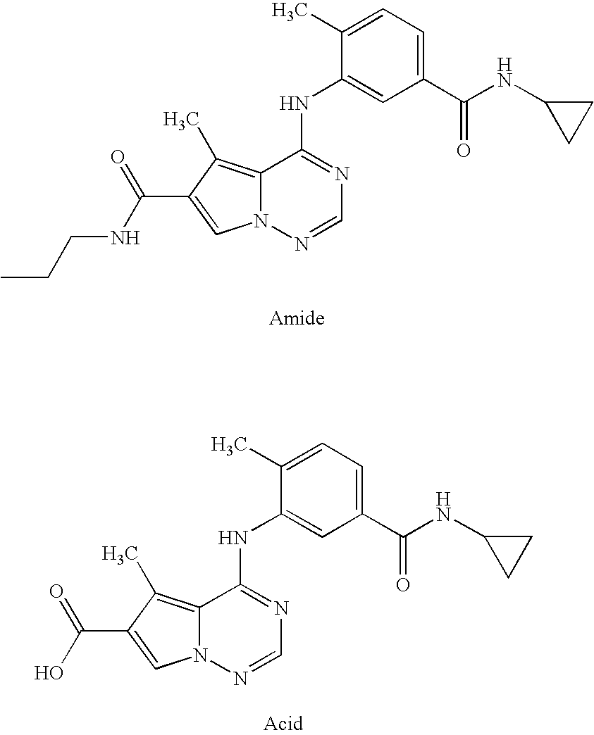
N1=C(NC2=CC(C(NC3CC3)=O)=CC=C2C)C2=C(C)C(C(NCCC)=O)=CN2N=C1.N1=C(NC2=CC(C(NC3CC3)=O)=CC=C2C)C2=C(C)C(C(O)=O)=CN2N=C1
